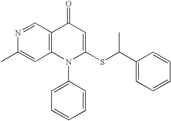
N1=CC2=C(C=C1C)N(C1=CC=CC=C1)C(SC(C)C1=CC=CC=C1)=CC2=O
